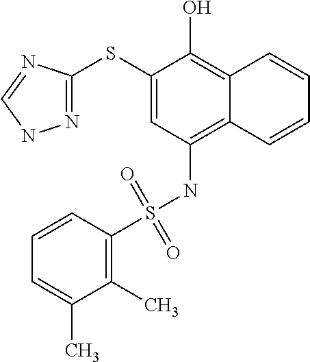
C1(SC2=NNC=N2)=CC(NS(C2=C(C)C(C)=CC=C2)(=O)=O)=C2C(=C1O)C=CC=C2
